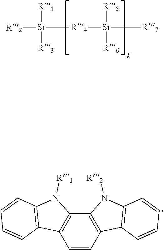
[R2][Si]([R4][Si]([R5])([R6])[R7])([R1])[R3].[R1]N1C2=C(C=CC3=C2N([R2])C2=C3C=CC=C2)C2=C1C=CC=C2
